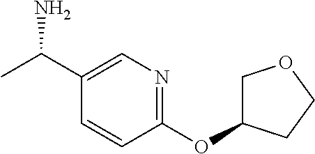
C1(C(C)N)=CN=C(OC2COCC2)C=C1
